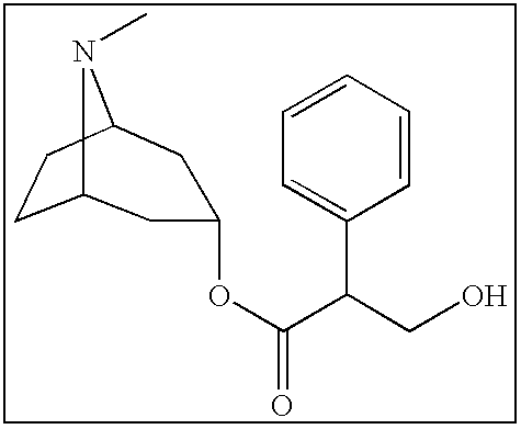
C12CCC(N1C)CC(OC(C(CO)C1=CC=CC=C1)=O)C2
